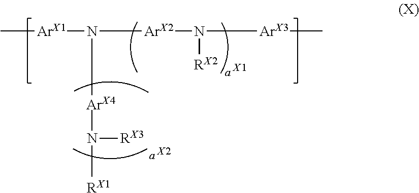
C[ArX1]N([ArX2]N([ArX3]C)[RX2])[ArX4]N([RX3])[RX1].[X1].[X2]
